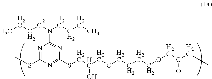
CCCCN(CCCC)C1=NC(SCC(O)COCCCCOCC(O)CC)=NC(SC)=N1
